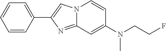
C1=CC(C2=CN3C(=N2)C=C(N(CCF)C)C=C3)=CC=C1
